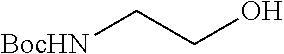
[BocHN]CCO
